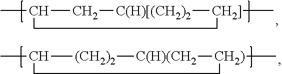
CC1C[C(H)[(CH2)2][CH2]](C)CC1.CC1[(CH2)2][C(H)(CH2][CH2)](C)CC1
